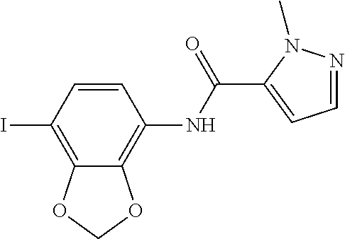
C1(I)=C2C(=C(NC(C3=CC=NN3C)=O)C=C1)OCO2
